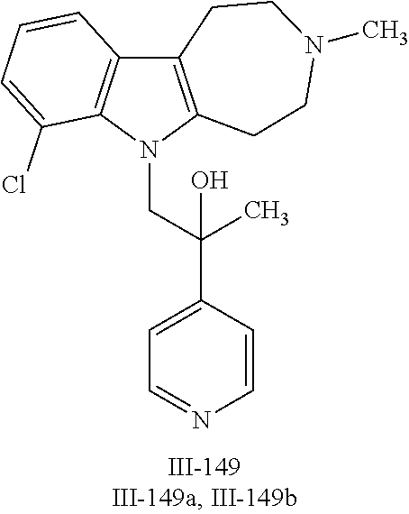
N1(CC(C2=CC=NC=C2)(C)O)C2=C(C3=C1C(Cl)=CC=C3)CCN(C)CC2
